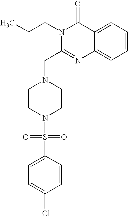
C1=C(Cl)C=CC(S(=O)(=O)N2CCN(CC3=NC4=CC=CC=C4C(=O)N3CCC)CC2)=C1
